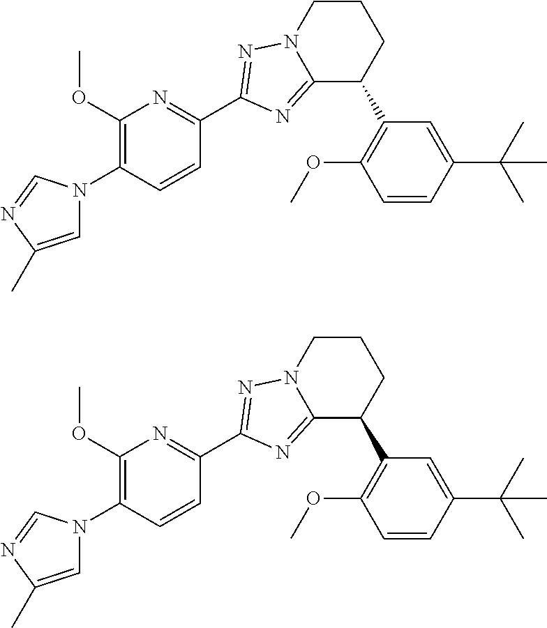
C1(OC)=C(N2C=C(C)N=C2)C=CC(C2=NN3CCCC(C4=C(OC)C=CC(C(C)(C)C)=C4)C3=N2)=N1.C1(OC)=C(N2C=C(C)N=C2)C=CC(C2=NN3CCCC(C4=C(OC)C=CC(C(C)(C)C)=C4)C3=N2)=N1
